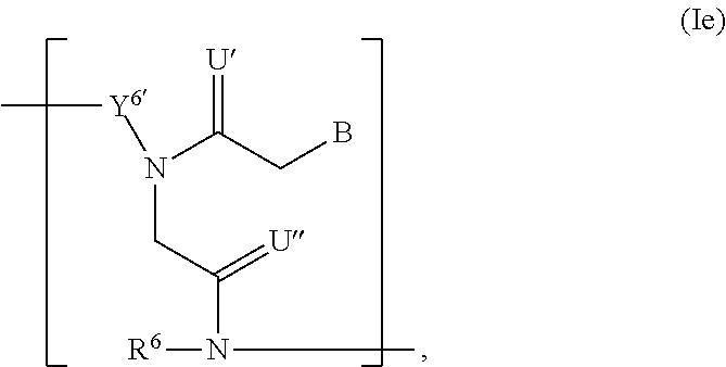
N(CC(=[U])N([R6])C)(C(CB)=[U])[Y6]C
